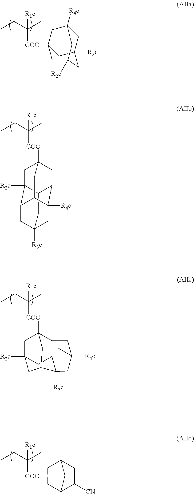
CCC(C)([COO]C12CC3([R3c])CC([R4c])(C1)CC([R2c])(C2)C3)[R1c].CCC(C)([COO]C12CC3([R2c])C4C(C1)C1([R4c])CC([R3c])(CC3C1C2)C4)[R1c].CCC(C)([COO]C12CC3([R2c])CC4C1CC1([R4c])CC2C(C3)C4([R3c])C1)[R1c].C12C([CN])CC(CC1)C2.CCC(C)([R1c])[COO]C
